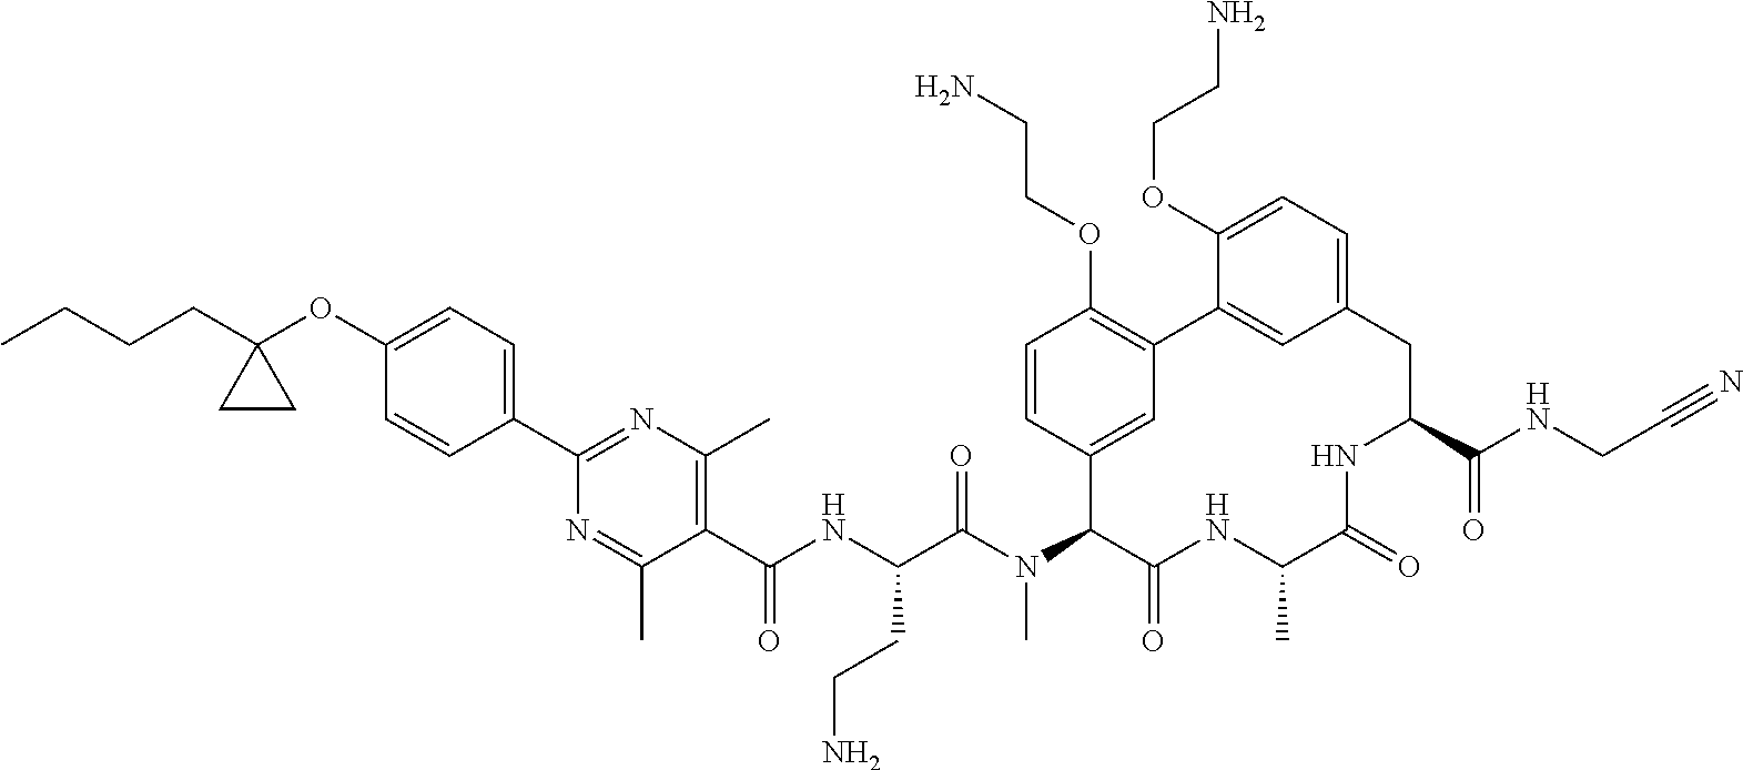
C1(C(NC(C(N(C2C(=O)NC(C)C(=O)NC(C(NCC#N)=O)CC3=CC=C(OCCN)C(=C3)C3=C(OCCN)C=CC2=C3)C)=O)CCN)=O)=C(C)N=C(C2=CC=C(OC3(CCCC)CC3)C=C2)N=C1C
